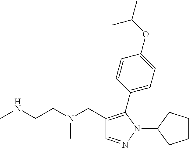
C1=NN(C2CCCC2)C(C2=CC=C(OC(C)C)C=C2)=C1CN(CCNC)C
